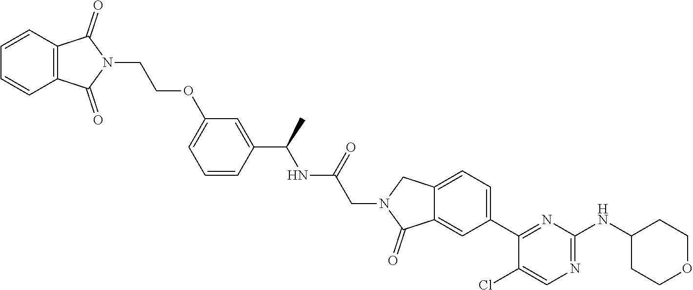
N1=C(NC2CCOCC2)N=C(C2=CC=C3C(=C2)C(=O)N(CC(NC(C2=CC(OCCN4C(=O)C5=C(C=CC=C5)C4=O)=CC=C2)C)=O)C3)C(Cl)=C1
